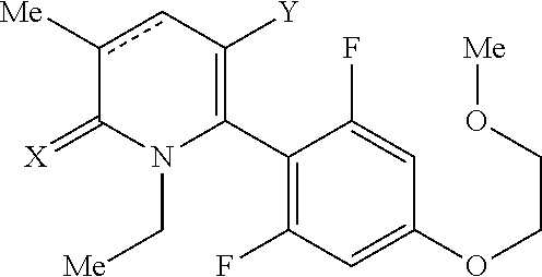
C1(C2=C([Y])cc([Me])C(=[X])N2C[Me])=C(F)C=C(OCCO[Me])C=C1F
